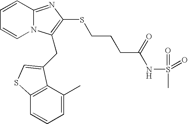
C1=CC2=NC(SCCCC(NS(=O)(=O)C)=O)=C(CC3=CSC4=C3C(C)=CC=C4)N2C=C1
